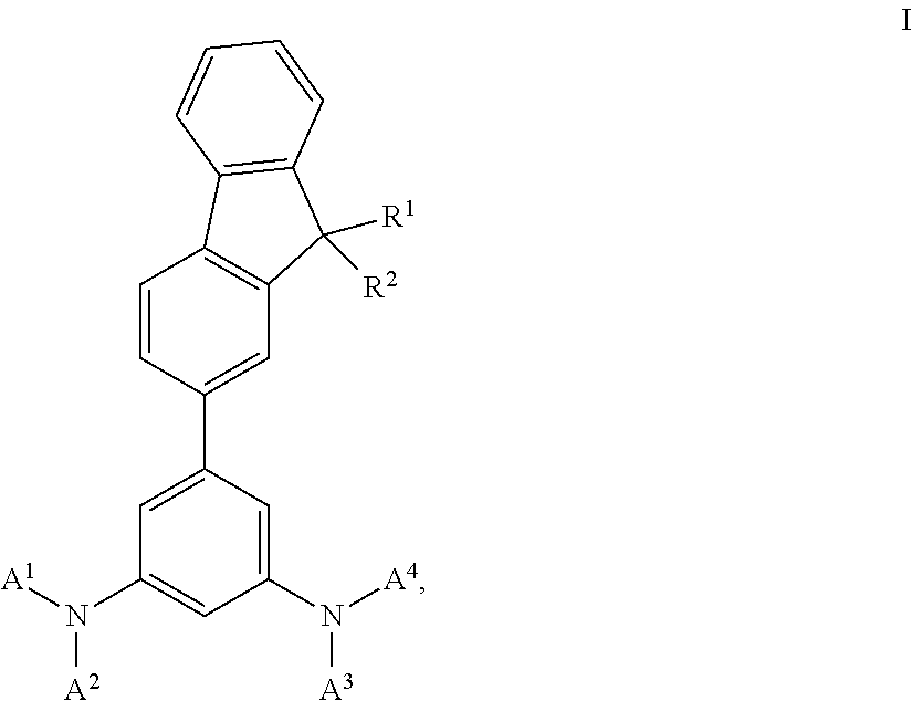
[A1]N(C1=CC(N([A4])[A3])=CC(C2=CC3=C(C=C2)C2=C(C3([R1])[R2])C=CC=C2)=C1)[A2]
